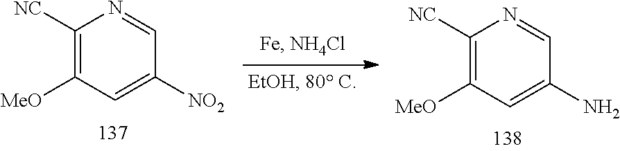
C1([NO2])=CC([MeO])=C([NC])N=C1.C1(N)=CC([MeO])=C([NC])N=C1
